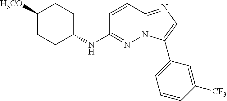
C1([H3CO])CCC(NC2=NN3C(=NC=C3C3=CC=CC([CF3])=C3)C=C2)CC1
